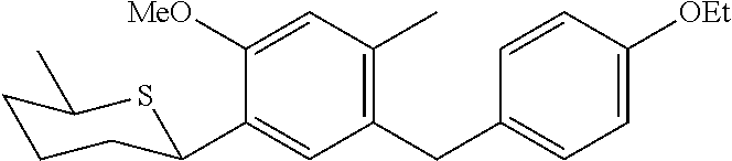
C1(CC2=CC=C([OEt])C=C2)=C(C)C=C([MeO])C(C2CCCC(C)S2)=C1
